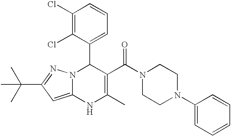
C1(Cl)=C(Cl)C(C2N3C(=CC(C(C)(C)C)=N3)NC(C)=C2C(N2CCN(C3=CC=CC=C3)CC2)=O)=CC=C1
